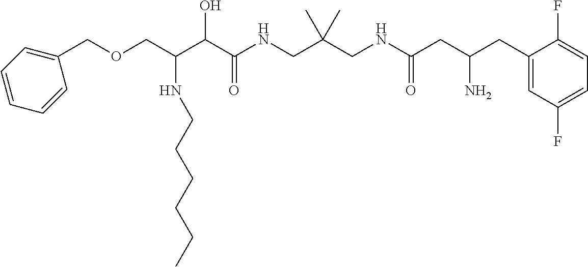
C(C(C(C(NCC(CNC(CC(CC1=CC(F)=CC=C1F)N)=O)(C)C)=O)O)NCCCCCC)OCC1=CC=CC=C1
